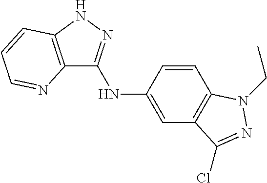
C12=C(NN=C1NC1=CC3=C(C=C1)N(CC)N=C3Cl)C=CC=N2
